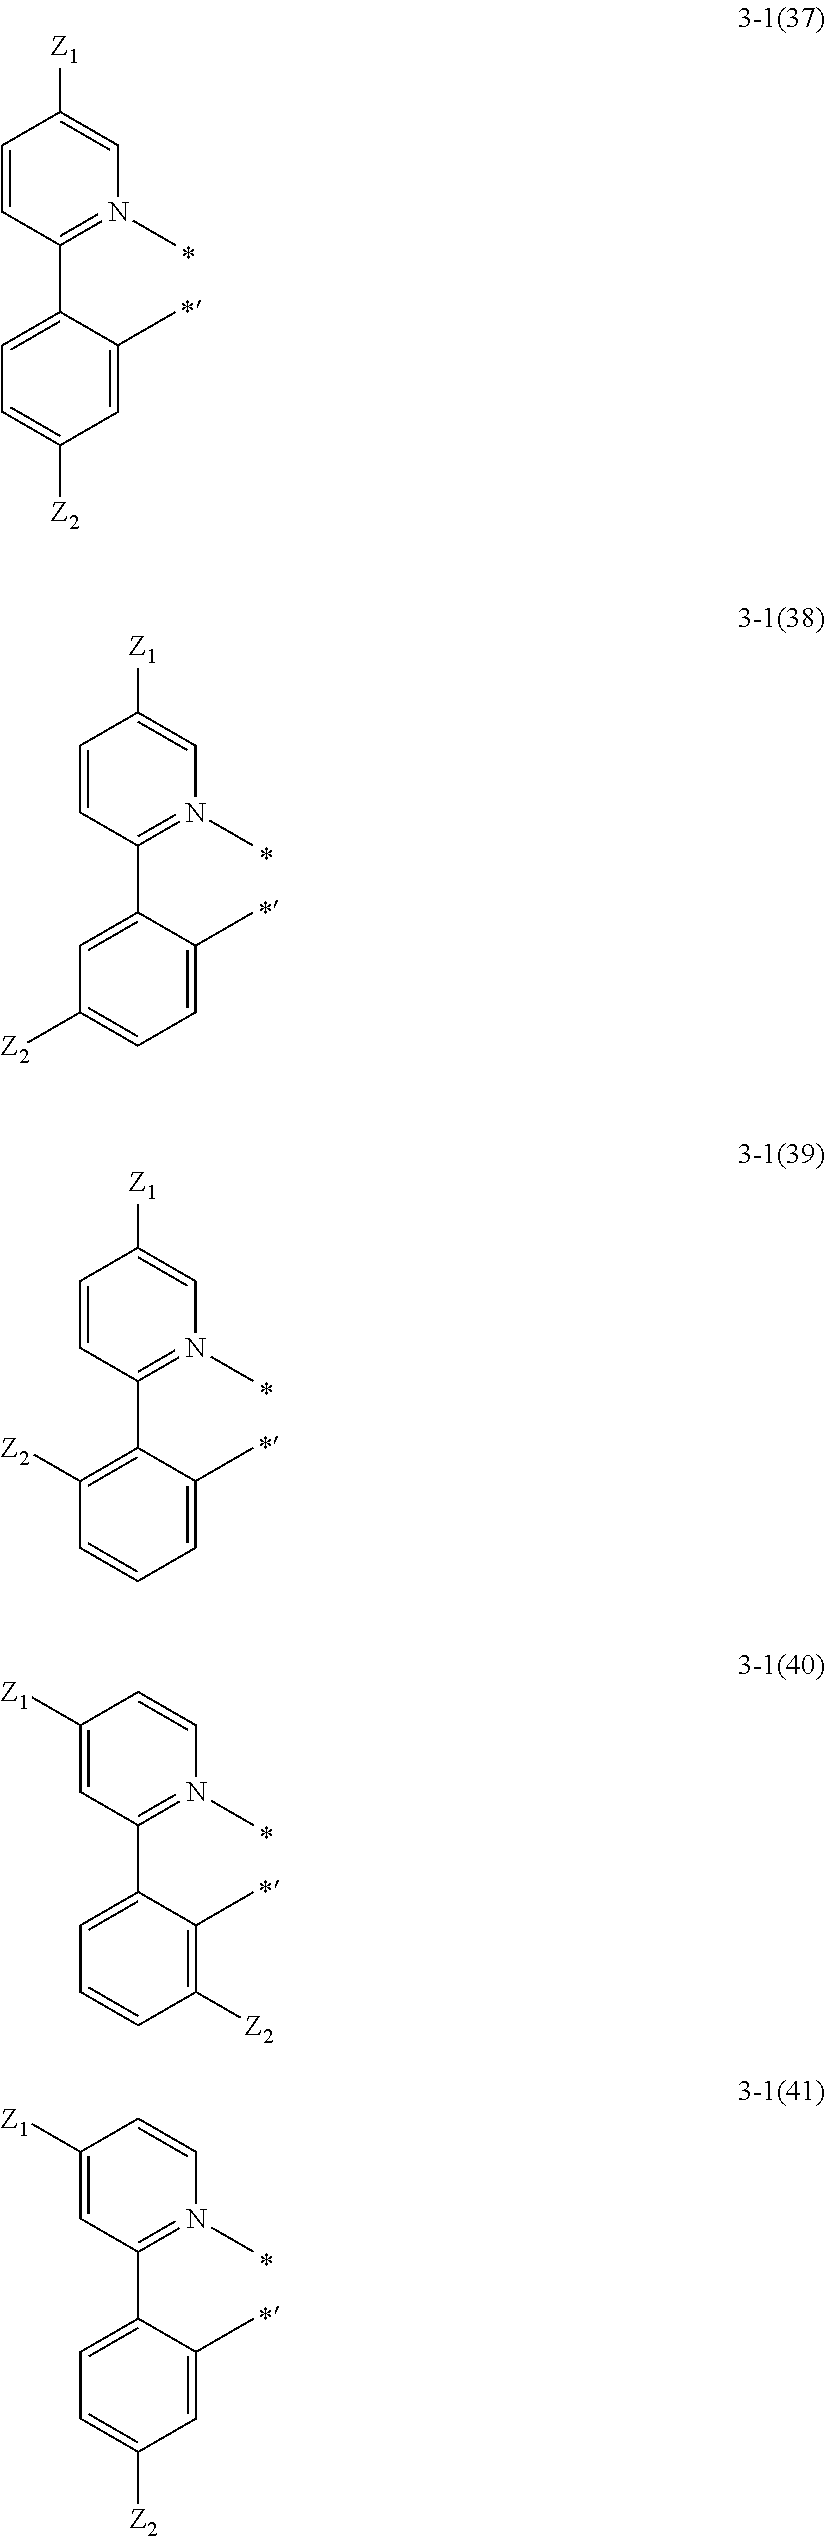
C1=CC(C2=CC=C([Z2])C=C2C)=N(C)C=C1[Z1].C1=CC(C2=CC([Z2])=CC=C2C)=N(C)C=C1[Z1].C1=CC(C2=C([Z2])C=CC=C2C)=N(C)C=C1[Z1].C1([Z1])=CC(C2=CC=CC([Z2])=C2C)=N(C)C=C1.C1([Z1])=CC(C2=CC=C([Z2])C=C2C)=N(C)C=C1
